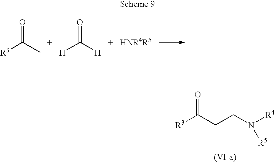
[R3]C(C)=O.[H]C([H])=O.[R3]C(CCN([R4])[R5])=O
